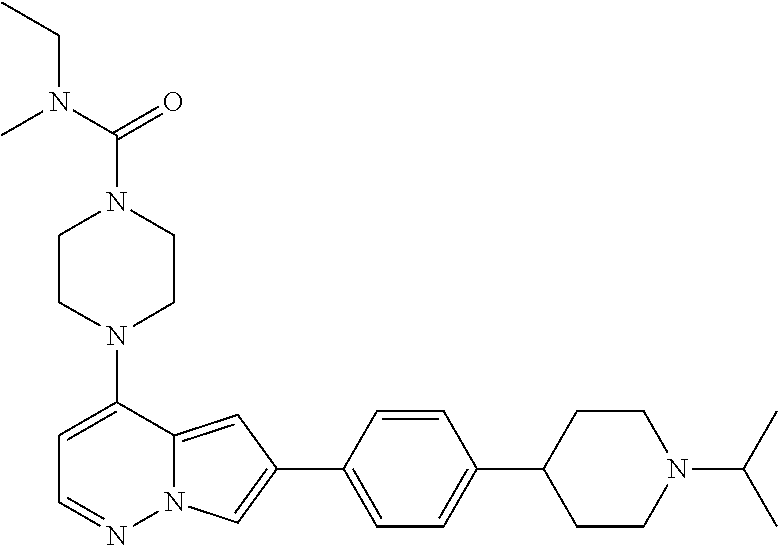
N1(C2=CC=NN3C2=CC(C2=CC=C(C4CCN(C(C)C)CC4)C=C2)=C3)CCN(C(N(CC)C)=O)CC1
